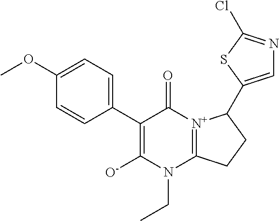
C1=CC(C2=C([O-])N(CC)C3=[N+](C2=O)C(C2=CN=C(Cl)S2)CC3)=CC=C1OC
